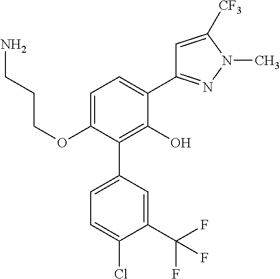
C1(OCCCN)=CC=C(C2=NN(C)C([CF3])=C2)C(O)=C1C1=CC=C(Cl)C(C(F)(F)F)=C1
